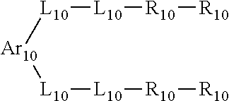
[L10]([Ar10][L10][L10][R10][R10])[L10][R10][R10]
